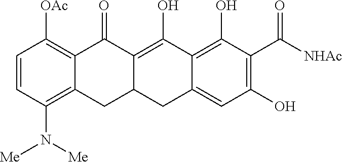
C1=CC(N([Me])[Me])=C2C(=C1[OAc])C(=O)C1=C(O)C3=C(O)C(C([NHAc])=O)=C(O)C=C3CC1C2
